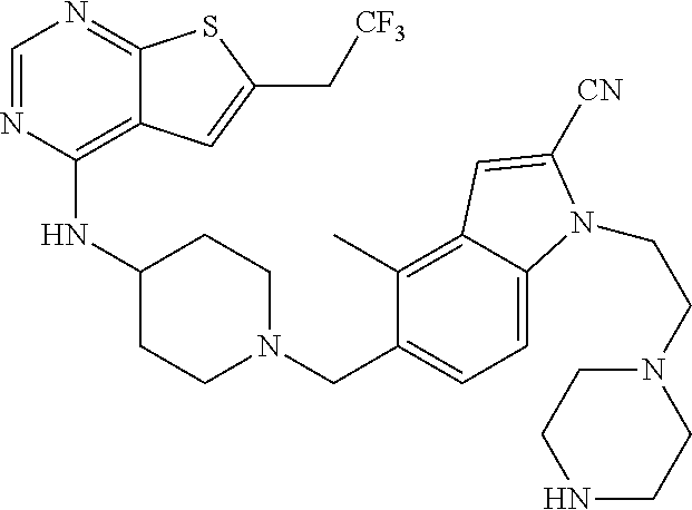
C1=NC(NC2CCN(CC3=CC=C4C(=C3C)C=C([CN])N4CCN3CCNCC3)CC2)=C2C(=N1)SC(C[CF3])=C2
